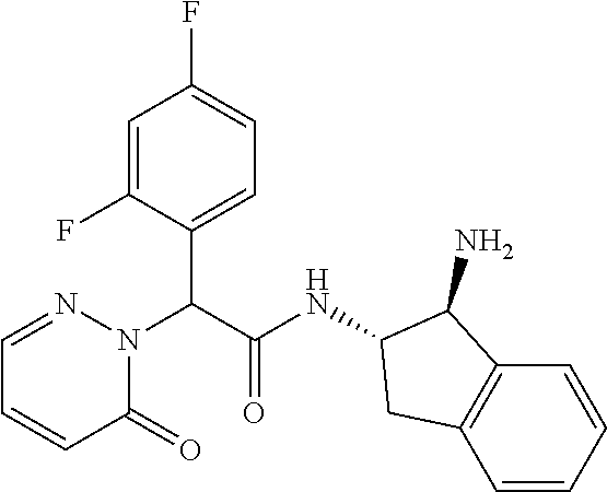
N1(C(C(NC2CC3=C(C2N)C=CC=C3)=O)C2=CC=C(F)C=C2F)N=CC=CC1=O
